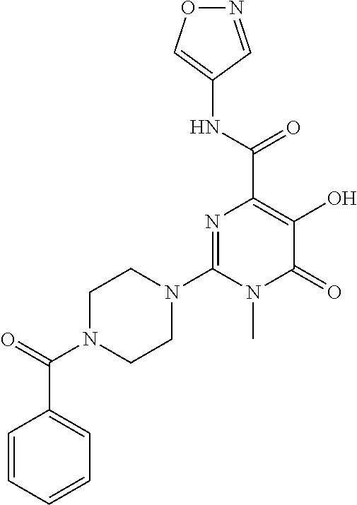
N1=CC(NC(C2=C(O)C(=O)N(C)C(N3CCN(C(=O)C4=CC=CC=C4)CC3)=N2)=O)=CO1
